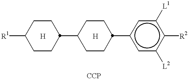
[R1]C1CCC(C2CCC(c3cc([L2])c([R2])c([L1])c3)CC2)CC1.[H].[H]
